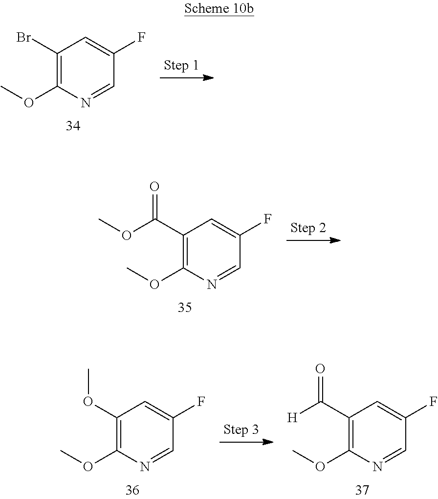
C1(Br)=C(OC)N=CC(F)=C1.C1(C(OC)=O)=C(OC)N=CC(F)=C1.C1(OC)=C(OC)N=CC(F)=C1.C1(C([H])=O)=C(OC)N=CC(F)=C1
